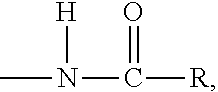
N(C([R])=O)([H])C
